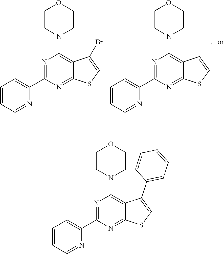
N1=C(C2=CC=CC=N2)N=C2C(=C1N1CCOCC1)C(Br)=CS2.N1=C(C2=CC=CC=N2)N=C2C(=C1N1CCOCC1)C=CS2.N1=C(C2=CC=CC=N2)N=C2C(=C1N1CCOCC1)C(C1=CC=CC=C1)=CS2
